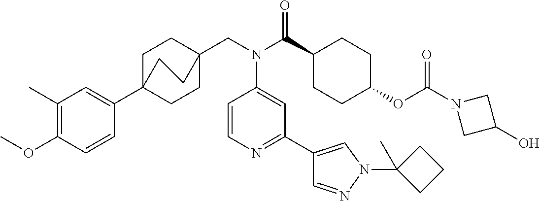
C1(C)=C(OC)C=CC(C23CCC(CN(C(C4CCC(OC(N5CC(O)C5)=O)CC4)=O)C4=CC(C5=CN(C6(C)CCC6)N=C5)=NC=C4)(CC2)CC3)=C1
